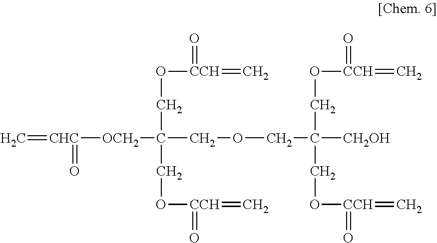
C=[CHC]([OCH2]C(COCC([CH2OH])(CO[CCH](=C)=O)CO[CCH](=C)=O)(CO[CCH](=C)=O)CO[CCH](=C)=O)=O
